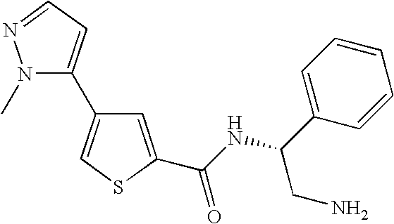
N1(C)N=CC=C1C1=CSC(C(NC(C2=CC=CC=C2)CN)=O)=C1
